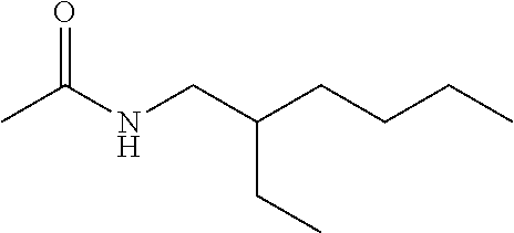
CCCCC(CNC(C)=O)CC
